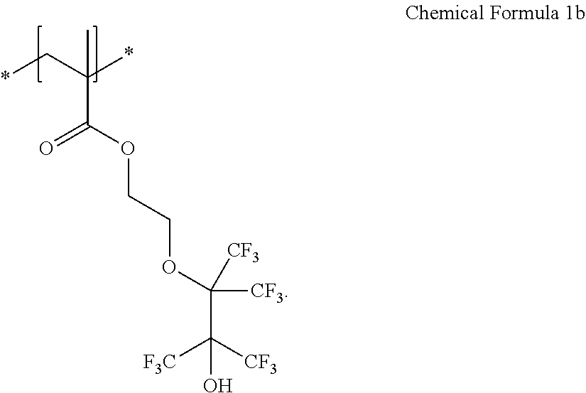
*CC(*)(C(OCCOC(C([CF3])([F3C])O)([CF3])[CF3])=O)C
